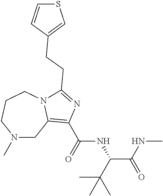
N1(C)CC2=C(C(=O)NC(C(C)(C)C)C(NC)=O)N=C(CCC3=CSC=C3)N2CCC1
